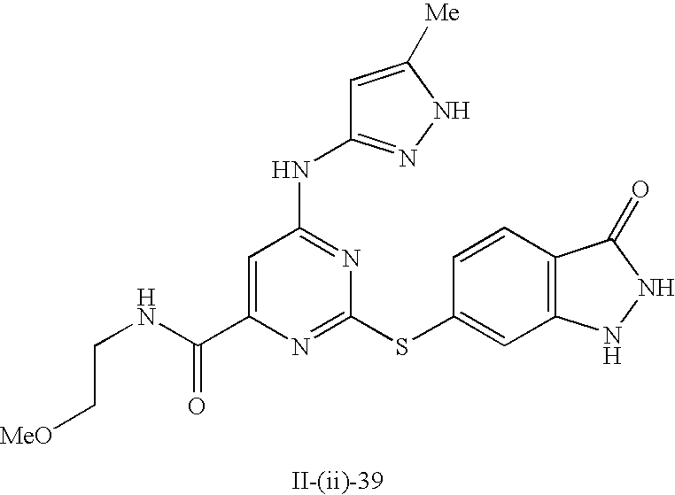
C1=C(C(NCC[MeO])=O)N=C(SC2=CC3=C(C=C2)C(=O)NN3)N=C1NC1=NNC([Me])=C1
